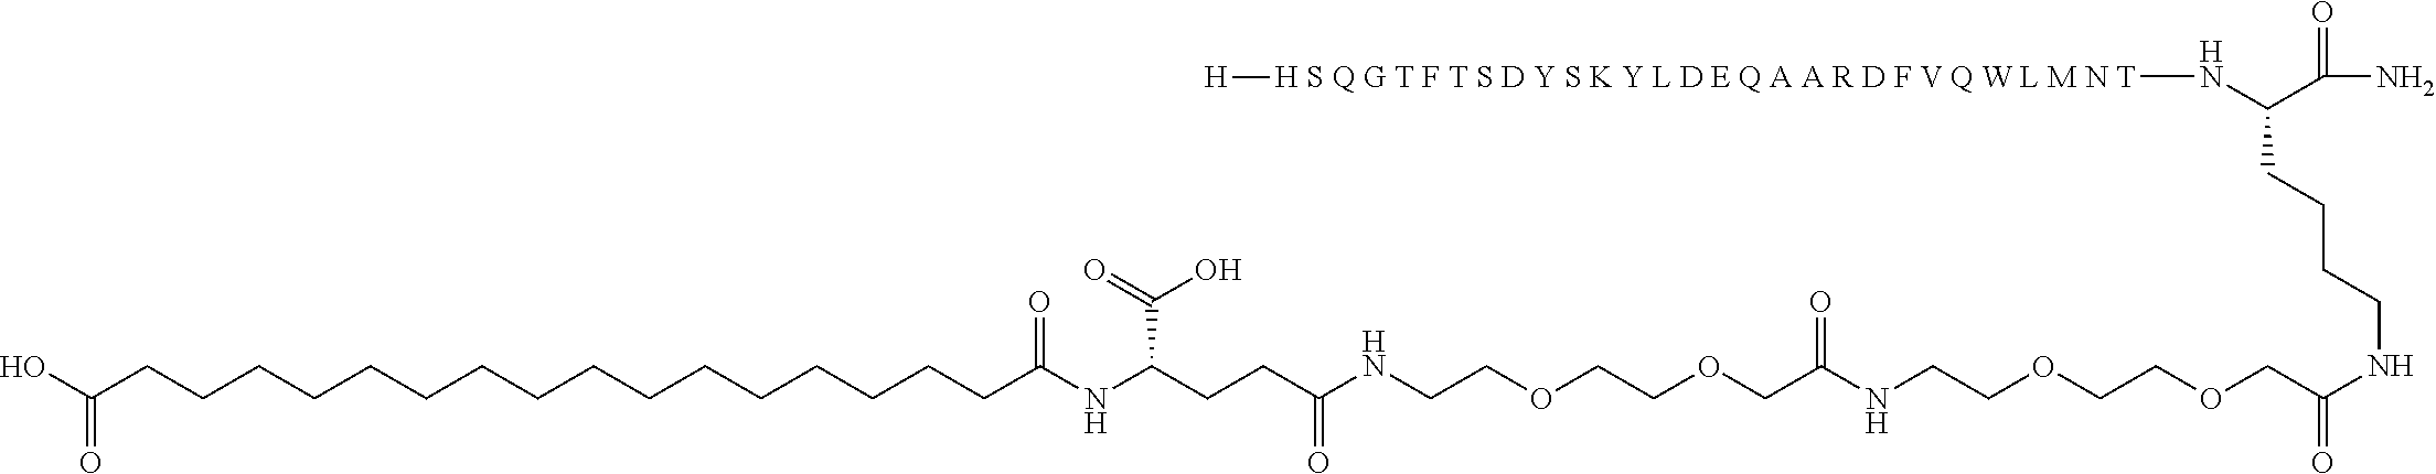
OC(CCCCCCCCCCCCCCCCC(NC(CCC(NCCOCCOCC(NCCOCCOCC(NCCCCC(N[H S Q G T F T S D Y S K Y L D E Q A A R D F V Q W L M N T][H])C(N)=O)=O)=O)=O)C(=O)O)=O)=O
